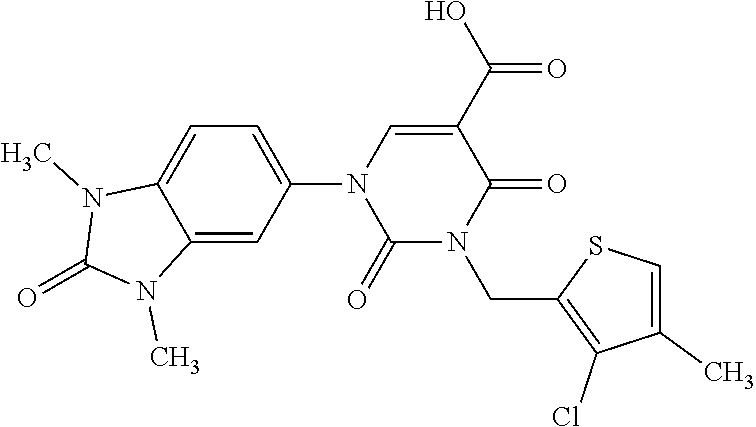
C12=CC(N3C(=O)N(CC4=C(Cl)C(C)=CS4)C(=O)C(C(=O)O)=C3)=CC=C1N(C)C(=O)N2C
